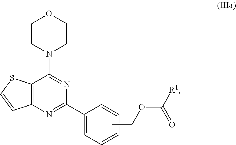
C12=C(N=C(C3=CC=CC=C3)N=C1N1CCOCC1)C=CS2.CCOC(=O)[R1]
